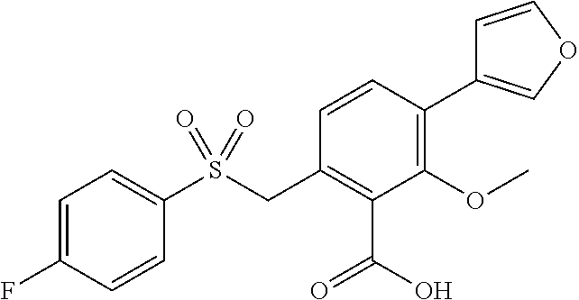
C1=C(F)C=CC(S(CC2=C(C(=O)O)C(OC)=C(C3=COC=C3)C=C2)(=O)=O)=C1
